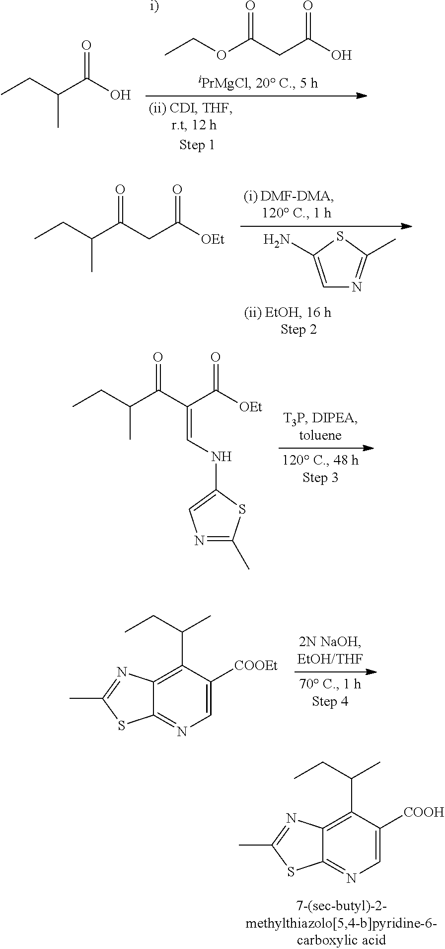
C1=C(N)SC(C)=N1.CCC(C(CC([OEt])=O)=O)C.CCC(C(C(C([OEt])=O)=CNC1=CN=C(C)S1)=O)C.C1(C(CC)C)=C2C(=NC=C1[COOEt])SC(C)=N2.C1(C(CC)C)=C2C(=NC=C1[COOH])SC(C)=N2.CCC(C(O)=O)C.CCOC(CC(O)=O)=O.[i)]
